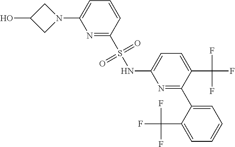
N1=C(S(NC2=CC=C(C(F)(F)F)C(C3=CC=CC=C3C(F)(F)F)=N2)(=O)=O)C=CC=C1N1CC(O)C1
